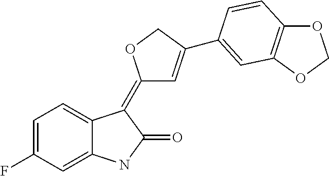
C1=C(F)C=C2C(=C1)C(=C1C=C(C3=CC4=C(OCO4)C=C3)CO1)C(=O)N2
